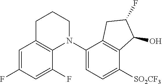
C1=C(F)C=C(F)C2=C1CCCN2C1=CC=C([SO2CF3])C2=C1CC(F)C2O
